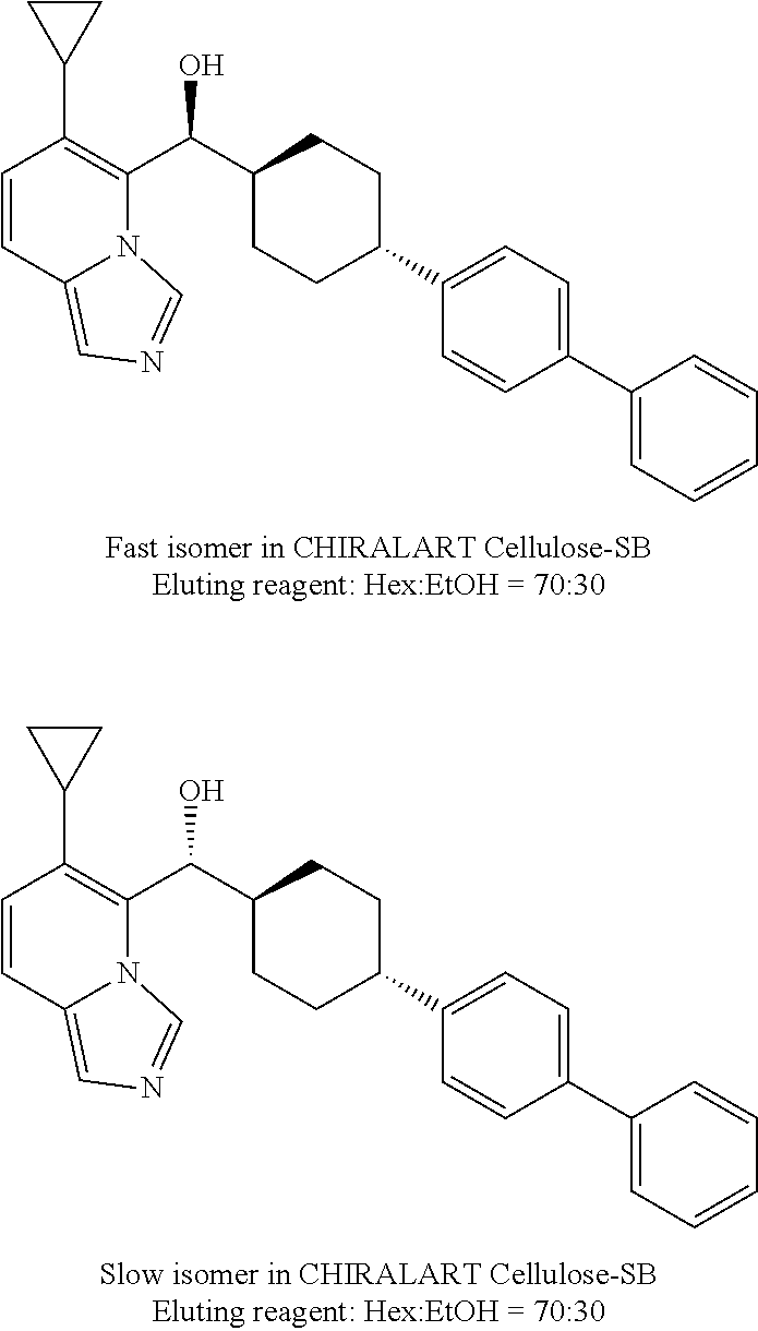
C1=CC2=CN=CN2C(C(C2CCC(C3=CC=C(C4=CC=CC=C4)C=C3)CC2)O)=C1C1CC1.C1=CC2=CN=CN2C(C(C2CCC(C3=CC=C(C4=CC=CC=C4)C=C3)CC2)O)=C1C1CC1
